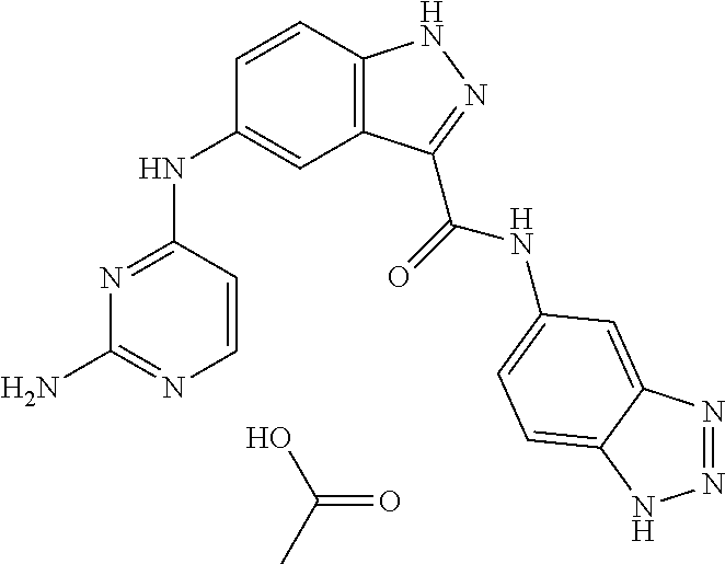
OC(C)=O.N1=C(NC2=CC3=C(C=C2)NN=C3C(=O)NC2=CC=C3C(=C2)N=NN3)C=CN=C1N
